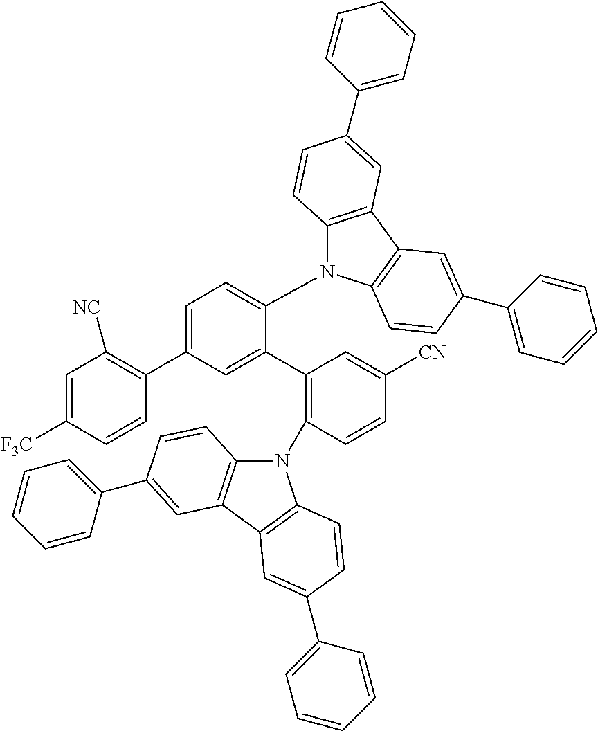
N1(C2=C(C3=CC(C4=C([NC])C=C([F3C])C=C4)=CC=C3N3C4=C(C5=C3C=CC(C3=CC=CC=C3)=C5)C=C(C3=CC=CC=C3)C=C4)C=C([CN])C=C2)C2=C(C3=C1C=CC(C1=CC=CC=C1)=C3)C=C(C1=CC=CC=C1)C=C2
